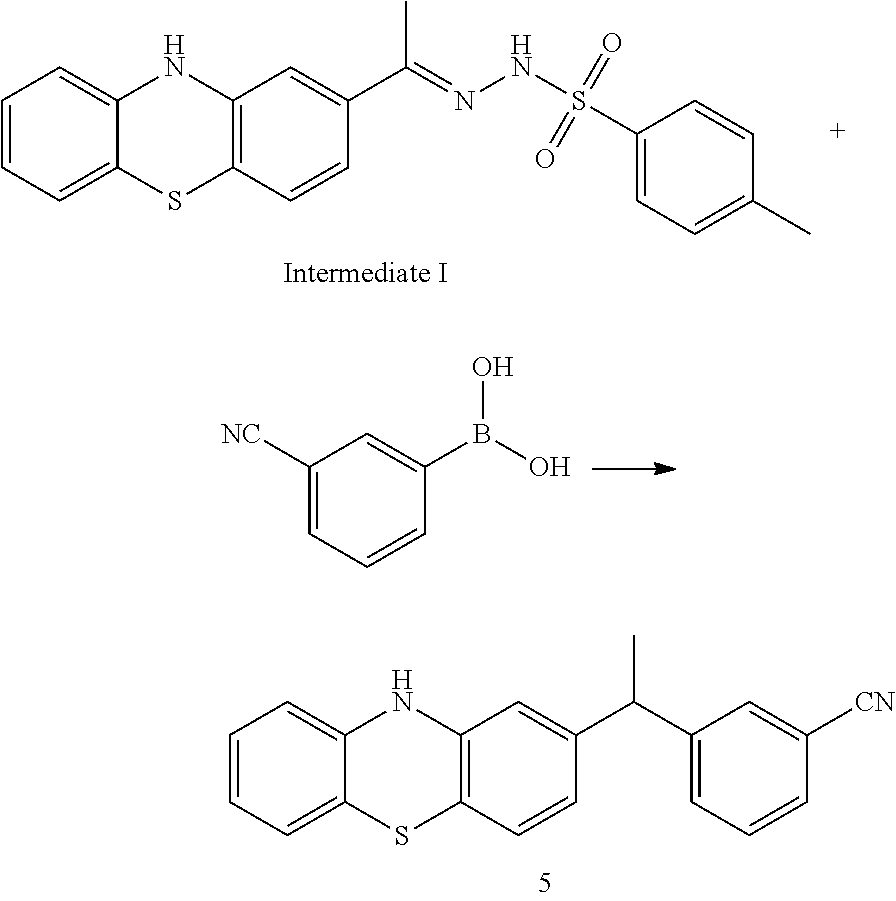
CC(=NNS(=O)(=O)C1=CC=C(C)C=C1)C1=CC2=C(SC3=CC=CC=C3N2)C=C1.OB(O)C1=CC([NC])=CC=C1.C1=CC=C2NC3=C(SC2=C1)C=CC(C(C1=CC=CC([CN])=C1)C)=C3
